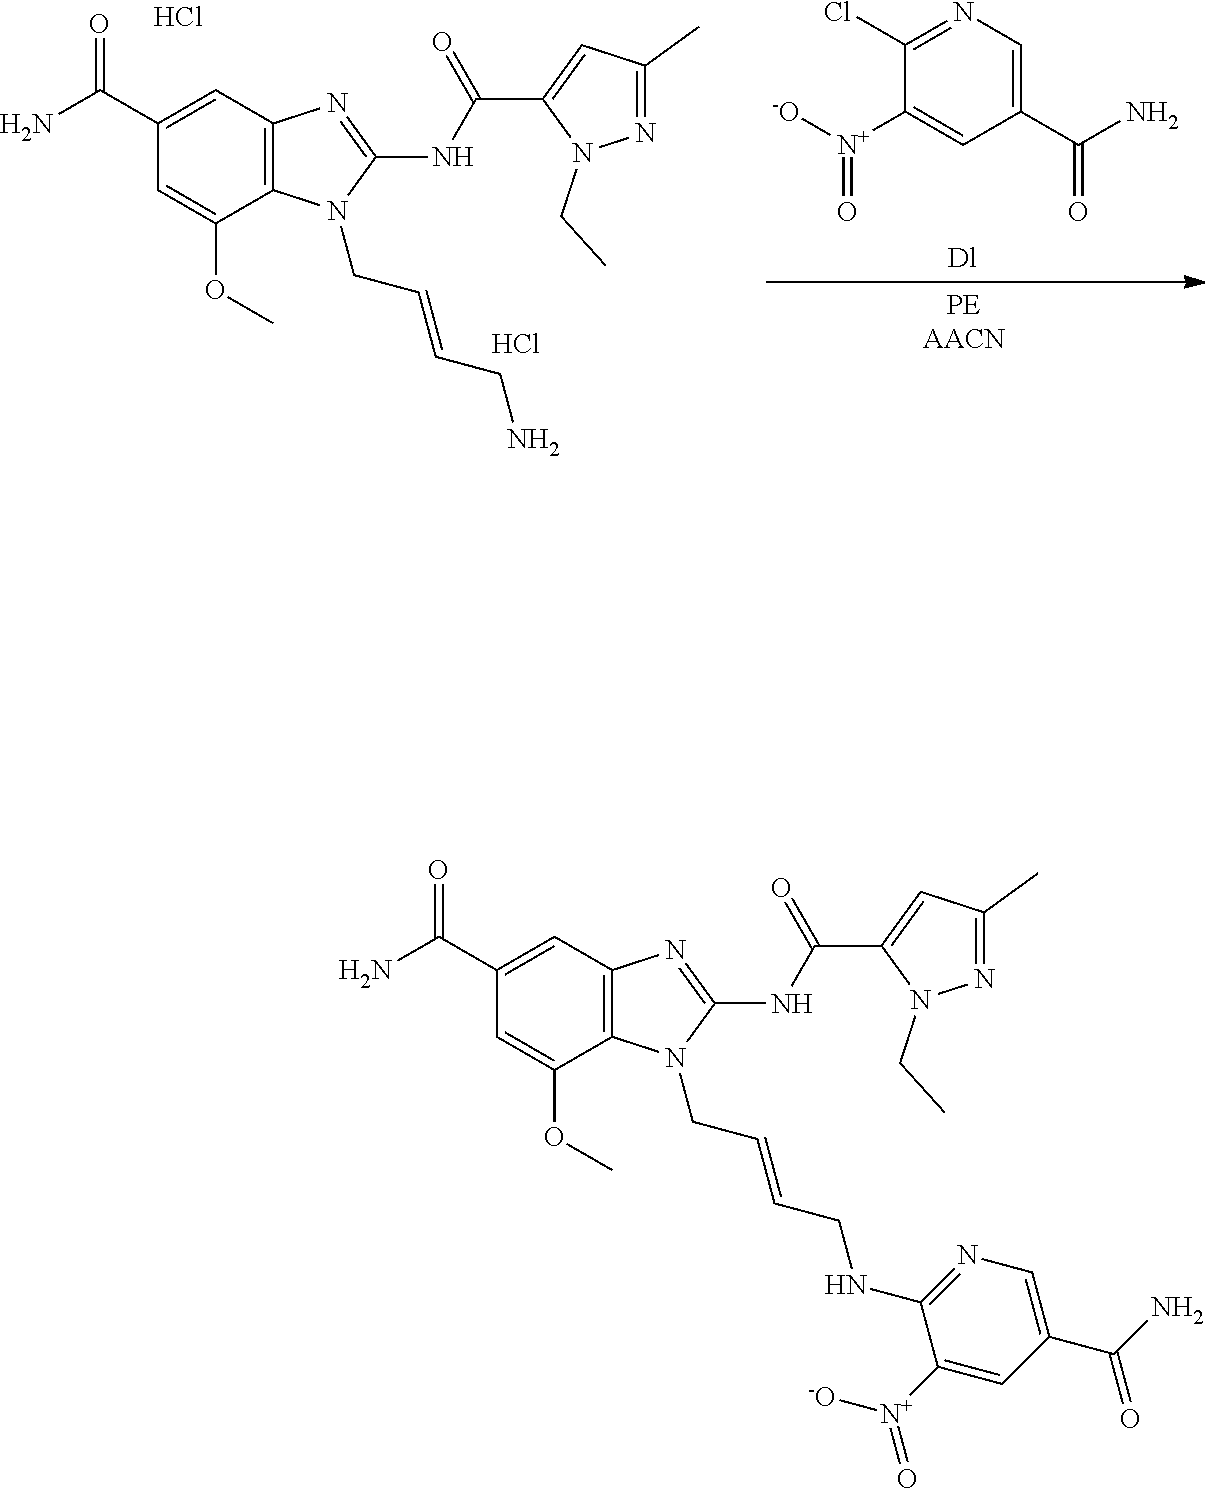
C1(C(N)=O)=CC2=C(C(OC)=C1)N(CC=CCNC1=NC=C(C(N)=O)C=C1[N+]([-O])=O)C(NC(C1=CC(C)=NN1CC)=O)=N2.C1(C(N)=O)=CC2=C(C(OC)=C1)N(CC=CCN)C(NC(C1=CC(C)=NN1CC)=O)=N2.Cl.Cl.C1(C(N)=O)=CN=C(Cl)C([N+]([-O])=O)=C1
